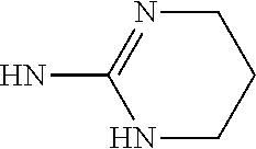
NC1=NCCCN1
